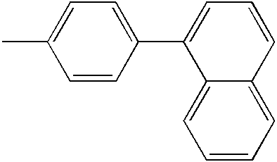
C1=C(C)C=CC(C2=CC=CC3=CC=CC=C23)=C1
